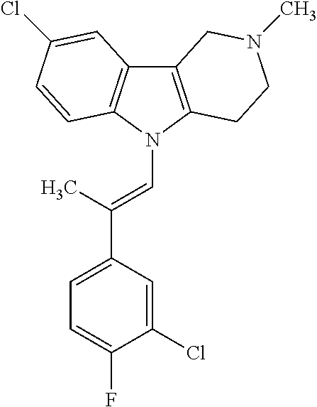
C12=C(N(C=C(C3=CC=C(F)C(Cl)=C3)C)C3=C1C=C(Cl)C=C3)CCN(C)C2
